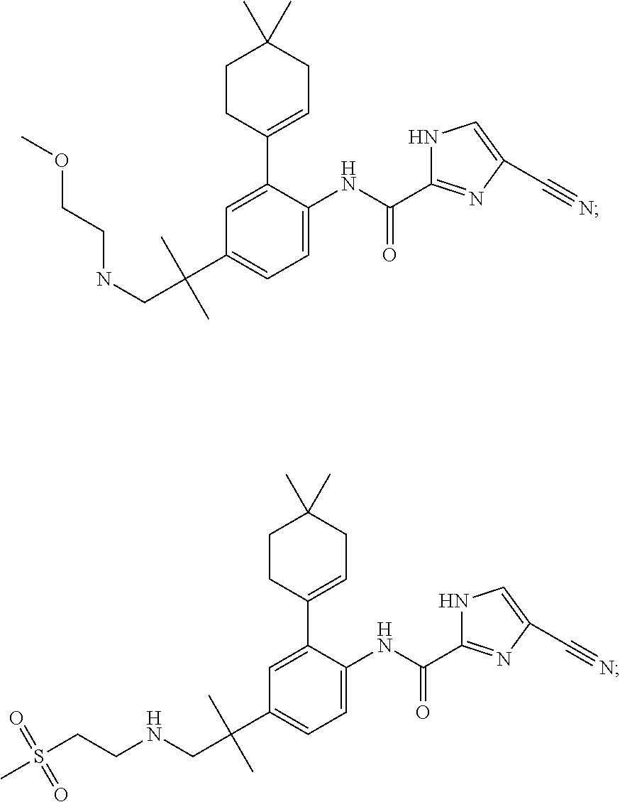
C1=C(C2=CCC(C)(C)CC2)C(NC(=O)C2=NC(C#N)=CN2)=CC=C1C(C)(C)CNCCOC.C1=C(C2=CCC(C)(C)CC2)C(NC(=O)C2=NC(C#N)=CN2)=CC=C1C(C)(C)CNCCS(C)(=O)=O
